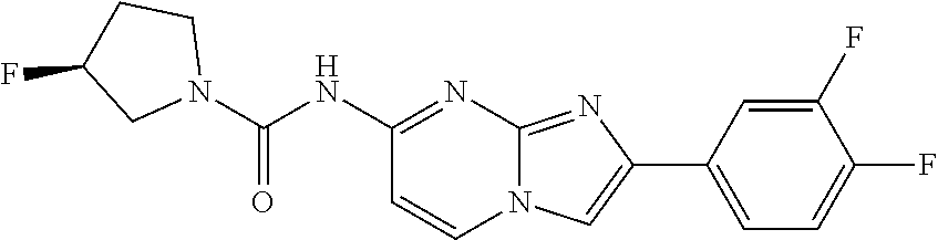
C12=NC(C3=CC=C(F)C(F)=C3)=CN1C=CC(NC(N1CCC(F)C1)=O)=N2
